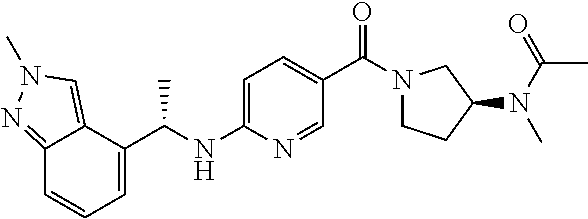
C1=C(NC(C2=CC=CC3=NN(C)C=C23)C)N=CC(C(N2CCC(N(C(C)=O)C)C2)=O)=C1
